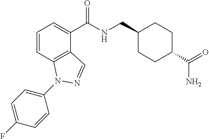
C1=CC2=C(C(C(NCC3CCC(C(=O)N)CC3)=O)=C1)C=NN2C1=CC=C(F)C=C1
